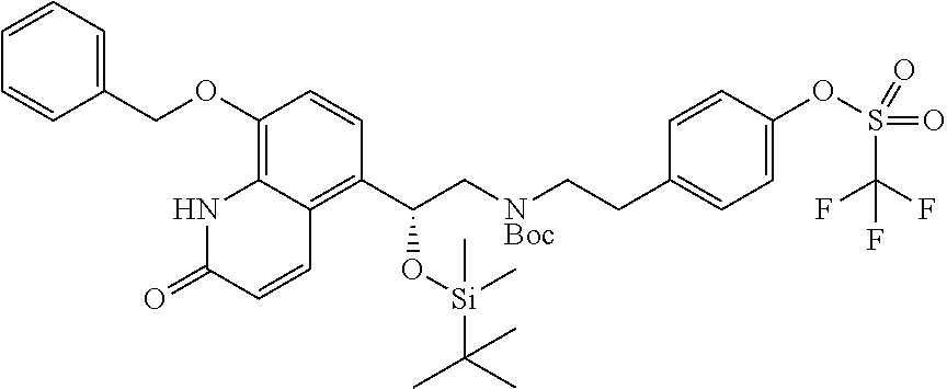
C1(OCC2=CC=CC=C2)=C2C(=C(C(C[NBoc]CCC3=CC=C(OS(=O)(=O)C(F)(F)F)C=C3)O[Si](C(C)(C)C)(C)C)C=C1)C=CC(=O)N2
